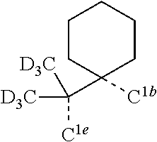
C1(C([C1e])([D3C])[D3C])([C1b])CCCCC1
